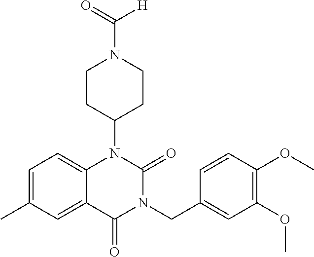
C1=C(C)C=C2C(=C1)N(C1CCN(C([H])=O)CC1)C(=O)N(CC1=CC(OC)=C(OC)C=C1)C2=O
